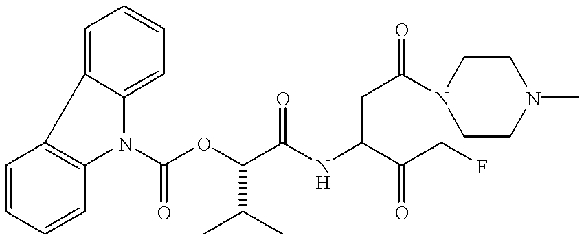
C1=CC=CC2=C1C1=CC=CC=C1N2C(OC(C(NC(C(CF)=O)CC(N1CCN(C)CC1)=O)=O)C(C)C)=O
